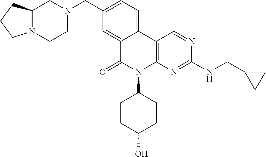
C12=CC(CN3CC4N(CC3)CCC4)=CC=C1C1=C(N(C3CCC(O)CC3)C2=O)N=C(NCC2CC2)N=C1
